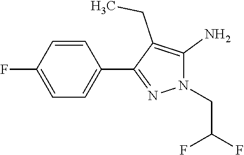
C1=CC(F)=CC=C1C1=NN(CC(F)F)C(N)=C1CC
